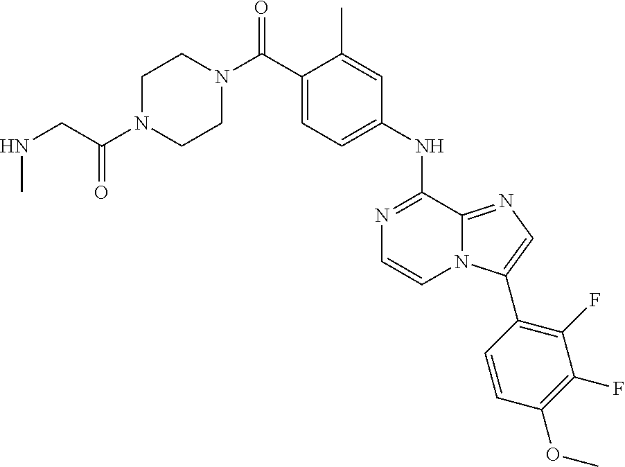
N1=C(NC2=CC=C(C(N3CCN(C(CNC)=O)CC3)=O)C(C)=C2)C2=NC=C(C3=C(F)C(F)=C(OC)C=C3)N2C=C1
